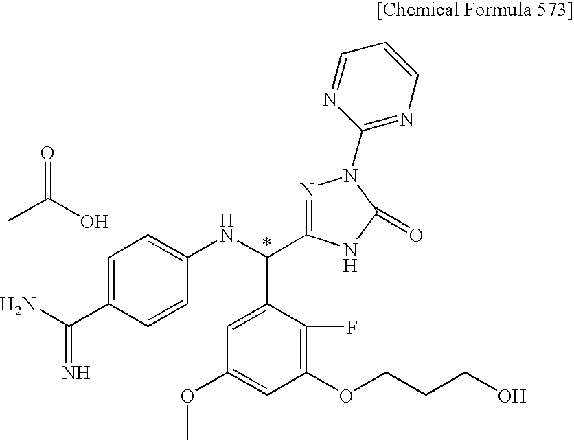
C1=C(C(=N)N)C=CC(NC(C2=CC(OC)=CC(OCCCO)=C2F)C2=NN(C3=NC=CC=N3)C(=O)N2)=C1.CC(O)=O
